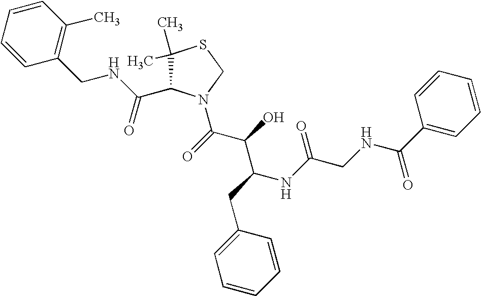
C1(C)(C)C(C(NCC2=C(C)C=CC=C2)=O)N(C(C(C(NC(CNC(C2=CC=CC=C2)=O)=O)CC2=CC=CC=C2)O)=O)CS1
